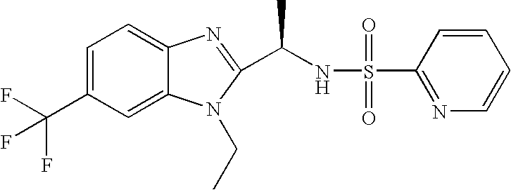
C1=C(C(F)(F)F)C=C2C(=C1)N=C(C(NS(=O)(=O)C1=NC=CC=C1)C)N2CC
